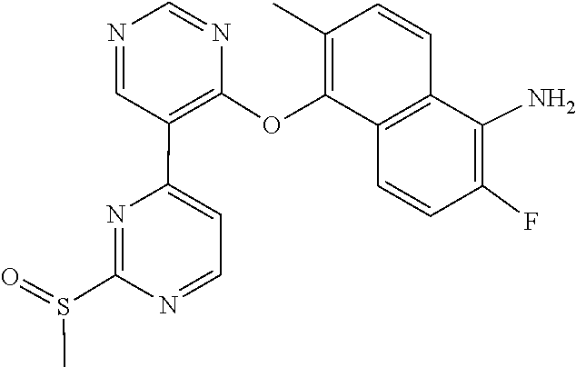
C1(S(=O)C)=NC(C2=C(OC3=C(C)C=CC4=C3C=CC(F)=C4N)N=CN=C2)=CC=N1
